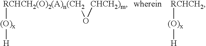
[(O)x]([RCHCH2(O)2(A)n(CH2]O[CHCH2)m])[H].[(O)x]([RCHCH2])[H]
